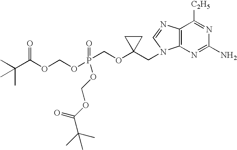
CC(C(OCOP(COC1(CN2C3=C(N=C2)C([C2H5])=NC(N)=N3)CC1)(=O)OCOC(C(C)(C)C)=O)=O)(C)C
